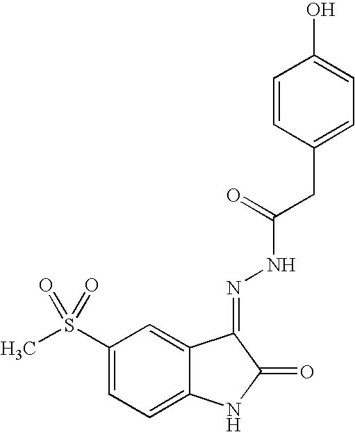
CS(C1=CC=C2C(=C1)C(=NNC(=O)CC1=CC=C(O)C=C1)C(=O)N2)(=O)=O
